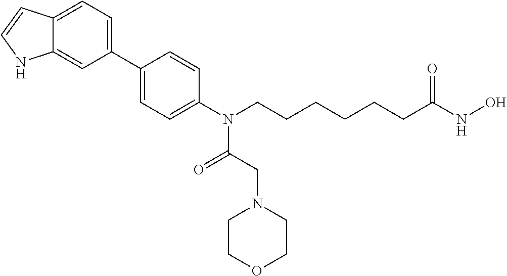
C12=CC=C(C3=CC=C(N(CCCCCCC(NO)=O)C(CN4CCOCC4)=O)C=C3)C=C1NC=C2
